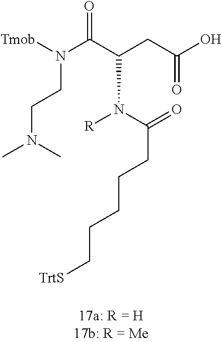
[Tmob]N(C(C(CC(O)=O)N([R])C(CCCCC[TrtS])=O)=O)CCN(C)C
